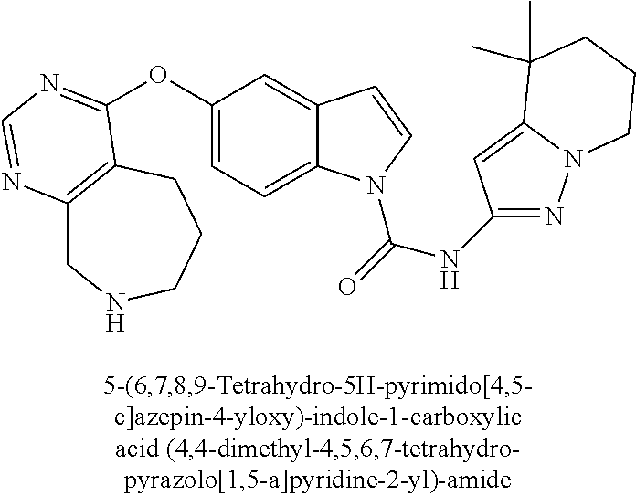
C1(OC2=NC=NC3=C2CCCNC3)=CC=C2C(=C1)C=CN2C(=O)NC1=NN2C(=C1)C(C)(C)CCC2
